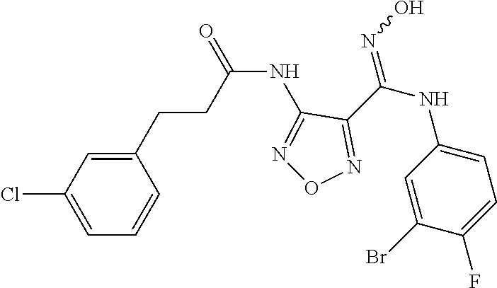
C(NC1=NON=C1C(NC1=CC=C(F)C(Br)=C1)=NO)(=O)CCC1=CC(Cl)=CC=C1
